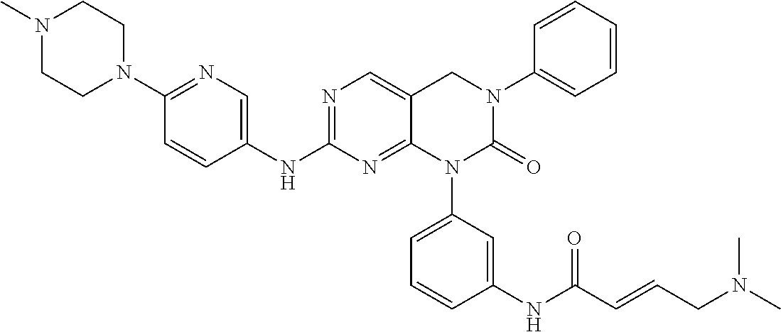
C1(NC2=NC=C3C(=N2)N(C2=CC=CC(NC(C=CCN(C)C)=O)=C2)C(=O)N(C2=CC=CC=C2)C3)=CN=C(N2CCN(C)CC2)C=C1
